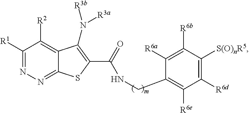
C1([R1])=NN=C2C(=C1[R2])C(N([R3a])[R3b])=C(C(=O)NCC1=C([R6e])C([R6d])=C([S(O)nR5])C([R6b])=C1[R6a])S2
